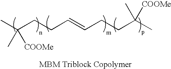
CC(C)([COOMe])CCC=CCCC(C)([COOMe])C
